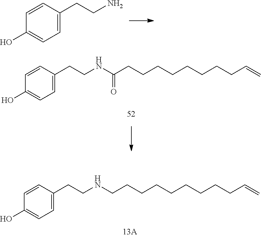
C1=C(CCNCCCCCCCCCC=C)C=CC(O)=C1.C1=C(CCN)C=CC(O)=C1.C1=C(CCNC(CCCCCCCCC=C)=O)C=CC(O)=C1
